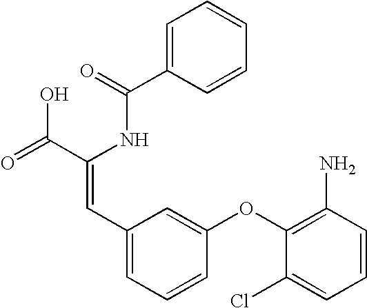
C1=C(C(=O)NC(C(=O)O)=CC2=CC=CC(OC3=C(N)C=CC=C3Cl)=C2)C=CC=C1
